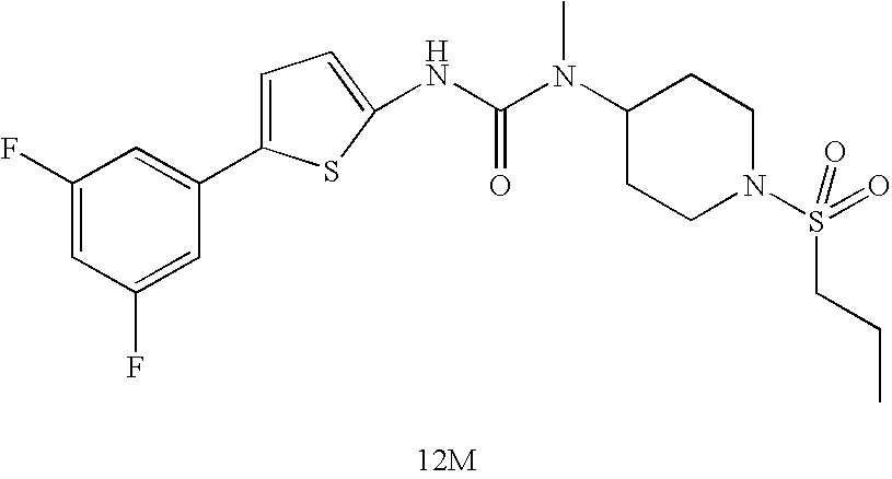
[12M].C1(C2=CC(F)=CC(F)=C2)=CC=C(NC(N(C2CCN(S(=O)(CCC)=O)CC2)C)=O)S1
